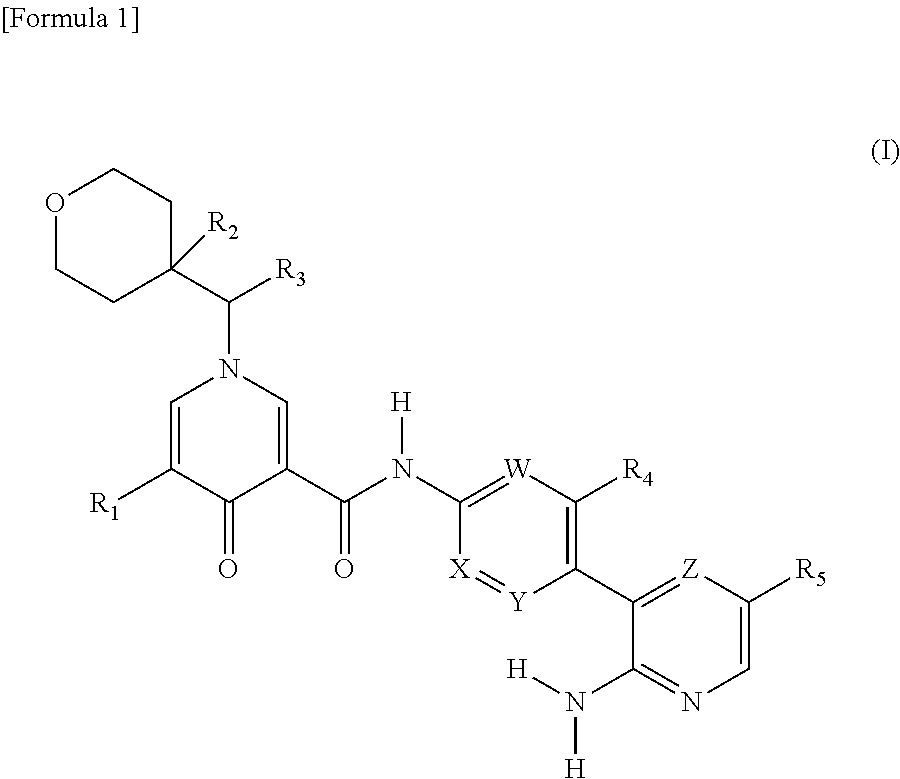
C1(N(C(=O)C2=CN(C(C3([R2])CCOCC3)[R3])C=C([R1])C2=O)[H])=[W]C([R4])=C(C2=[Z]C([R5])=CN=C2N([H])[H])[Y]=[X]1
